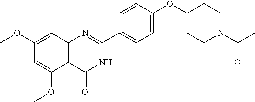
C1(OC)=CC2=C(C(OC)=C1)C(=O)NC(C1=CC=C(OC3CCN(C(C)=O)CC3)C=C1)=N2
